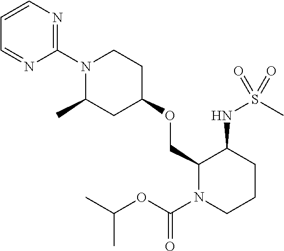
C1(N2C(C)CC(OCC3N(C(OC(C)C)=O)CCCC3NS(C)(=O)=O)CC2)=NC=CC=N1
